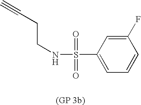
C(CNS(=O)(=O)C1=CC=CC(F)=C1)C#C
